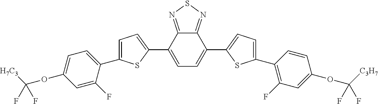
C12=NSN=C1C(C1=CC=C(C3=C(F)C=C(OC([C3H7])(F)F)C=C3)S1)=CC=C2C1=CC=C(C2=CC=C(OC([H7C3])(F)F)C=C2F)S1
